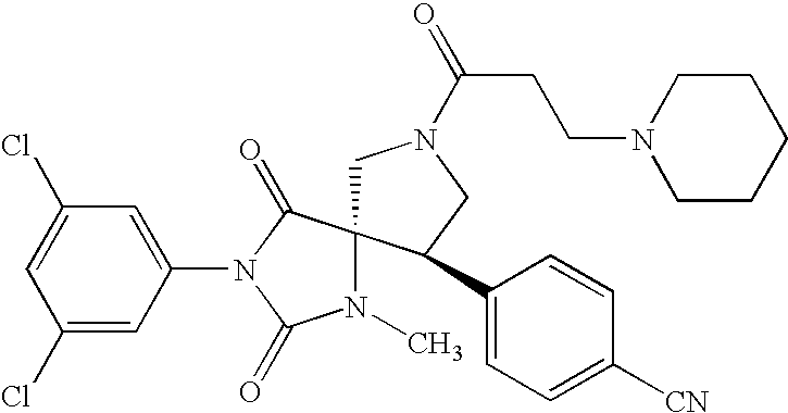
C1=C(Cl)C=C(N2C(=O)N(C)C3(C2=O)CN(C(=O)CCN2CCCCC2)CC3C2=CC=C([CN])C=C2)C=C1Cl
